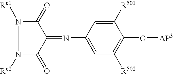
N1([Re2])C(=O)C(=NC2=CC([R502])=C(O[AP3])C([R501])=C2)C(=O)N1[Re1]
